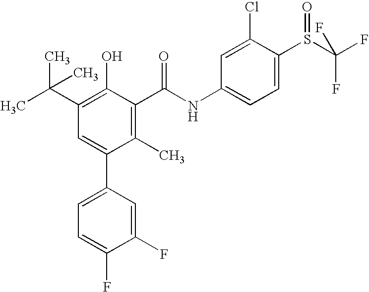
C1(C)=C(C(NC2=CC=C(S(C(F)(F)F)=O)C(Cl)=C2)=O)C(O)=C(C(C)(C)C)C=C1C1=CC=C(F)C(F)=C1
